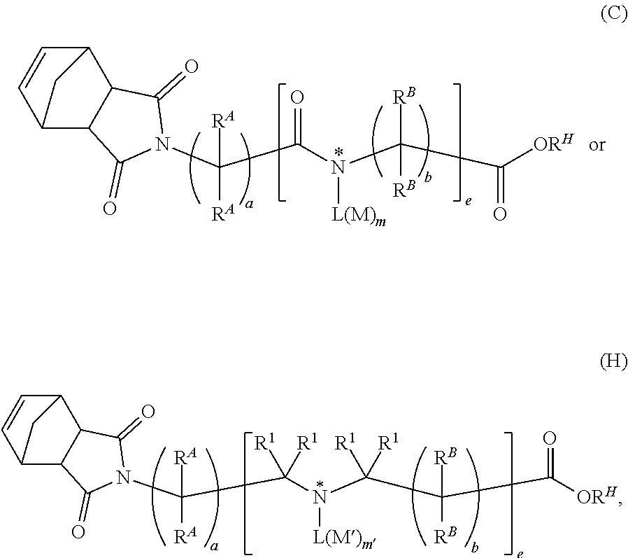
C(C(N([L(M)m])C(C(C([ORH])=O)([RB])[RB])([R1])[R1])([R1])[R1])([RA])([RA])N1C(=O)C2C3C=CC(C2C1=O)C3.C(C(N(C(C([ORH])=O)([RB])[RB])[L(M)m])=O)([RA])([RA])N1C(=O)C2C3C=CC(C2C1=O)C3
